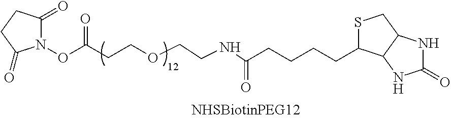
N1(OC(CCOCCNC(CCCCC2SCC3C2NC(=O)N3)=O)=O)C(=O)CCC1=O
